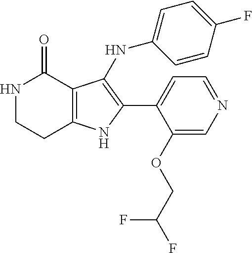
N1CCC2=C(C1=O)C(NC1=CC=C(F)C=C1)=C(C1=CC=NC=C1OCC(F)F)N2
